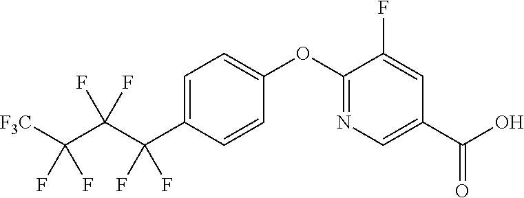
C1=C(C(C(C([F3C])(F)F)(F)F)(F)F)C=CC(OC2=NC=C(C(O)=O)C=C2F)=C1
